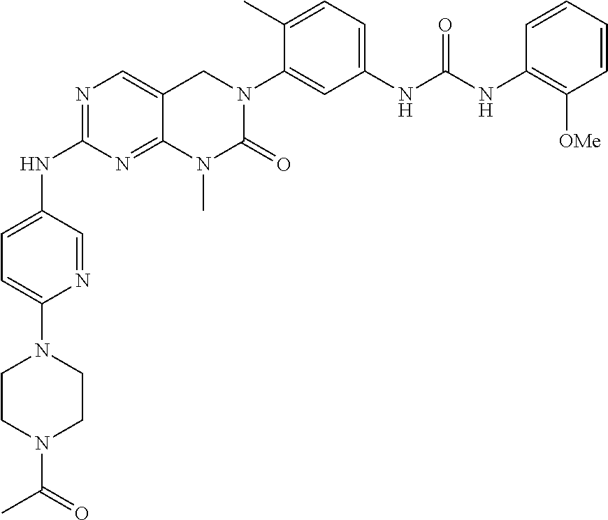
N1=C(NC2=CC=C(N3CCN(C(C)=O)CC3)N=C2)N=C2C(=C1)CN(C1=CC(NC(NC3=C([OMe])C=CC=C3)=O)=CC=C1C)C(=O)N2C
